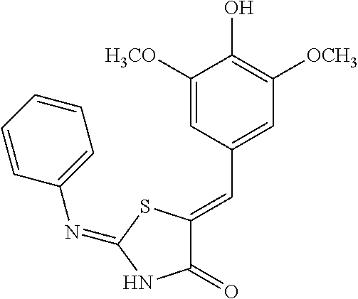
C1([H3CO])=CC(C=C2C(=O)NC(=NC3=CC=CC=C3)S2)=CC([OCH3])=C1O
